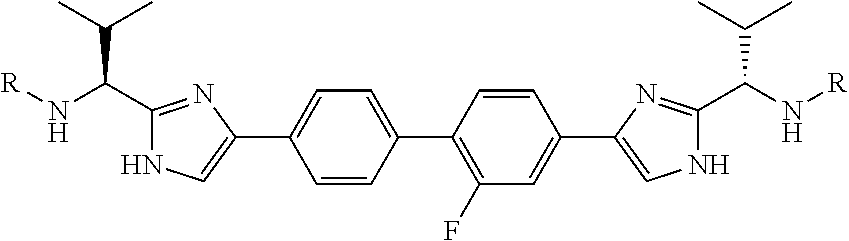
C1=CC(C2=C(F)C=C(C3=CNC(C(N[R])C(C)C)=N3)C=C2)=CC=C1C1=CNC(C(C(C)C)N[R])=N1
